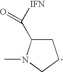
C([IFN])(=O)C1CCCN1C
